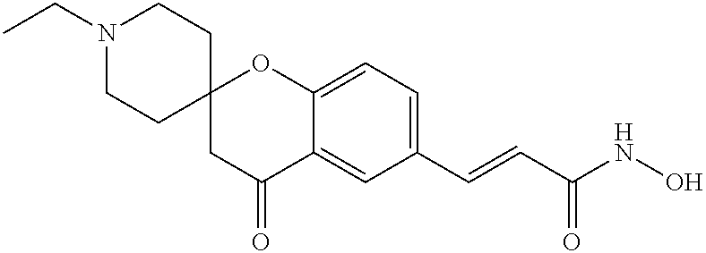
C(=CC(NO)=O)C1=CC=C2C(=C1)C(=O)CC1(CCN(CC)CC1)O2
